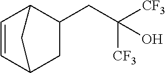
C1=CC2CC(CC([CF3])([CF3])O)C1C2
